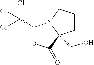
C1(C(Cl)(Cl)Cl)OC(=O)C2(CO)N1CCC2
